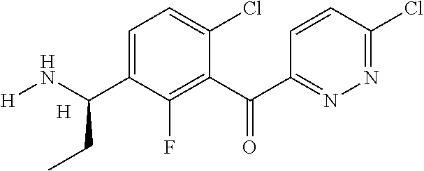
C1=C(C(N[H])CC)C(F)=C(C(C2=NN=C(Cl)C=C2)=O)C(Cl)=C1.[H]
